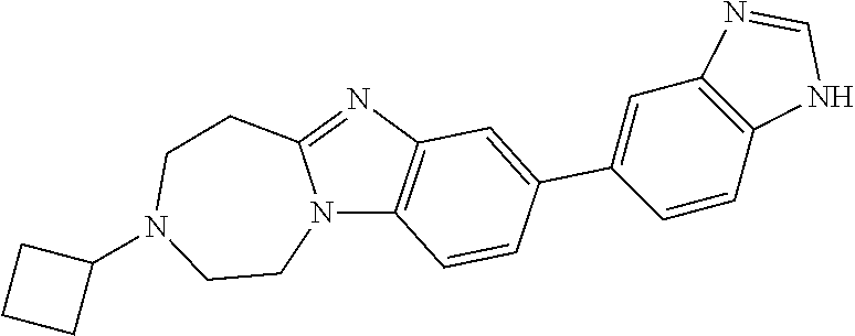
C1CN2C(=NC3=C2C=CC(C2=CC4=C(C=C2)NC=N4)=C3)CCN1C1CCC1
